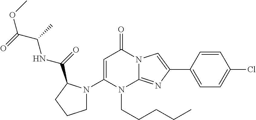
C1(N2CCCC2C(NC(C(OC)=O)C)=O)=CC(=O)N2C(=NC(C3=CC=C(Cl)C=C3)=C2)N1CCCCC
